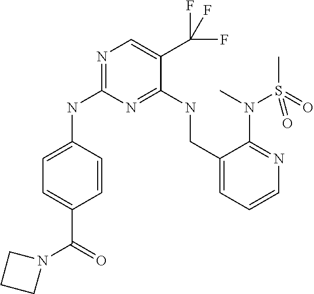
C1=C(NC2=NC=C(C(F)(F)F)C(NCC3=CC=CN=C3N(C)S(C)(=O)=O)=N2)C=CC(C(=O)N2CCC2)=C1
